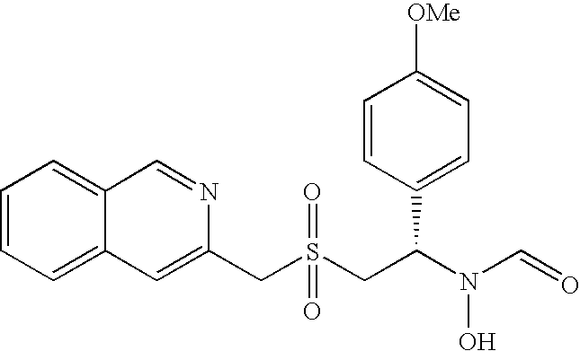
C(S(CC(N(C=O)O)C1=CC=C([OMe])C=C1)(=O)=O)C1=CC2=CC=CC=C2C=N1
